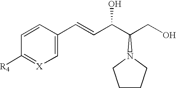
C1=CC([R4])=[X]C=C1C=CC(C(CO)N1CCCC1)O
